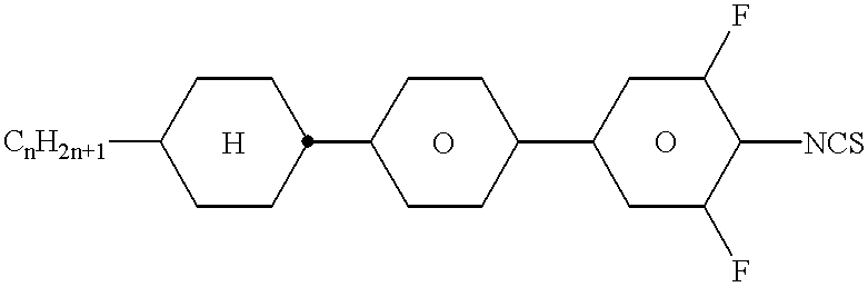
C1CC(C2CCC(C3CC(F)C([NCS])C(F)C3)CC2)CCC1[CnH2n+1]
